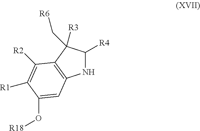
N1C([R4])C([R3])(C[R6])C2=C1C=C(O[R18])C([R1])=C2[R2]
